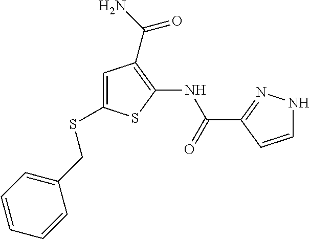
C1=C(SCC2=CC=CC=C2)SC(NC(=O)C2=NNC=C2)=C1C(N)=O
